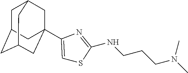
C1C2CC3CC(C4=CSC(NCCCN(C)C)=N4)(CC1C3)C2
